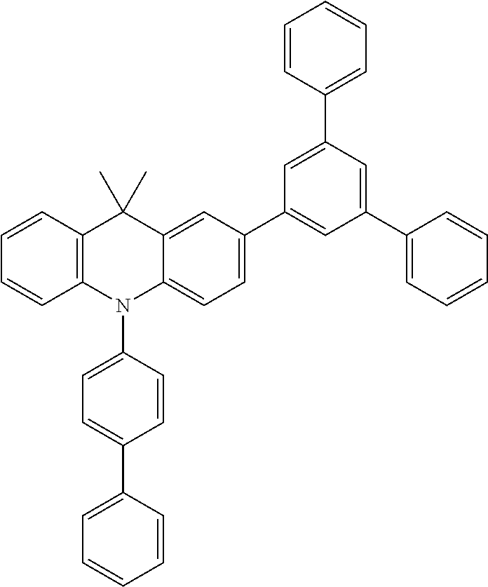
C1=CC2=C(C=C1)N(C1=CC=C(C3=CC=CC=C3)C=C1)C1=CC=C(C3=CC(C4=CC=CC=C4)=CC(C4=CC=CC=C4)=C3)C=C1C2(C)C
